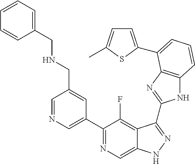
C1=NC=C(C2=NC=C3C(=C2F)C(C2=NC4=C(N2)C=CC=C4C2=CC=C(C)S2)=NN3)C=C1CNCC1=CC=CC=C1
